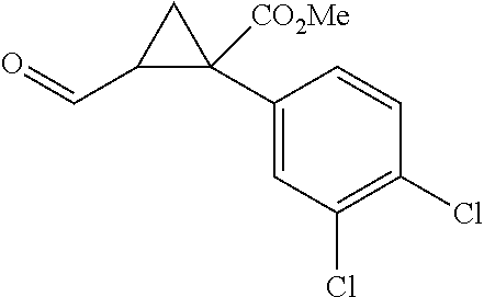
C1(C2([CO2Me])C(C=O)C2)=CC(Cl)=C(Cl)C=C1
